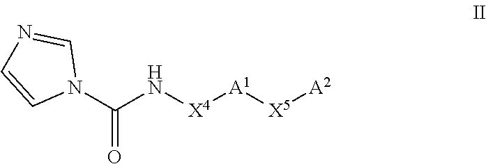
O=C(N1C=NC=C1)N[X4][A1][X5][A2]
